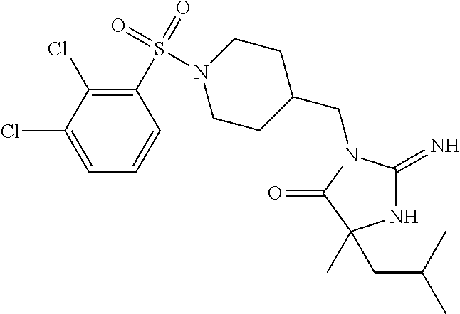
N1C(=N)N(CC2CCN(S(C3=C(Cl)C(Cl)=CC=C3)(=O)=O)CC2)C(=O)C1(CC(C)C)C
